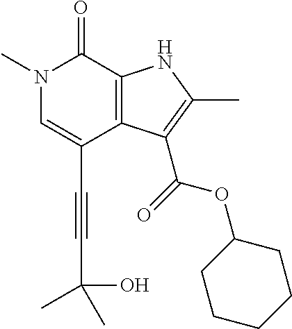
C(C1=CN(C)C(=O)C2=C1C(C(=O)OC1CCCCC1)=C(C)N2)#CC(C)(O)C
